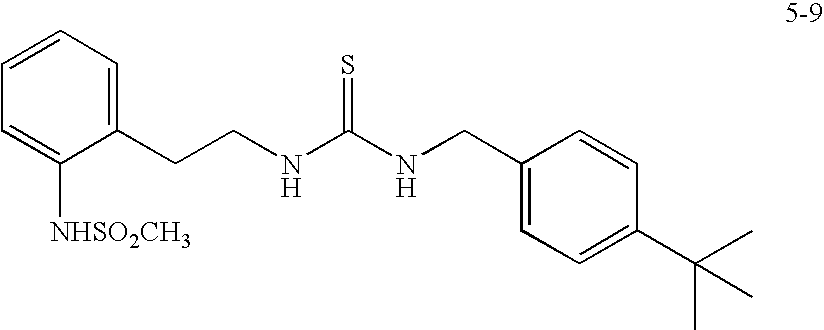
C(CNC(NCC1=CC=C(C(C)(C)C)C=C1)=S)C1=CC=CC=C1[NHSO2CH3]
